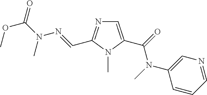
C1(N(C)C(=O)C2=CN=C(C=NN(C(OC)=O)C)N2C)=CN=CC=C1
